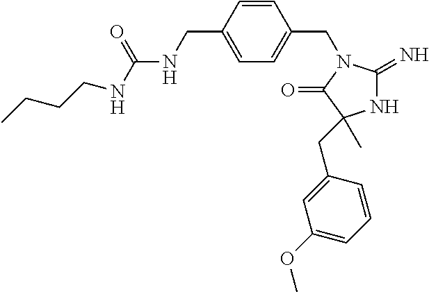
N1C(=N)N(CC2=CC=C(CNC(NCCCC)=O)C=C2)C(=O)C1(C)CC1=CC(OC)=CC=C1
